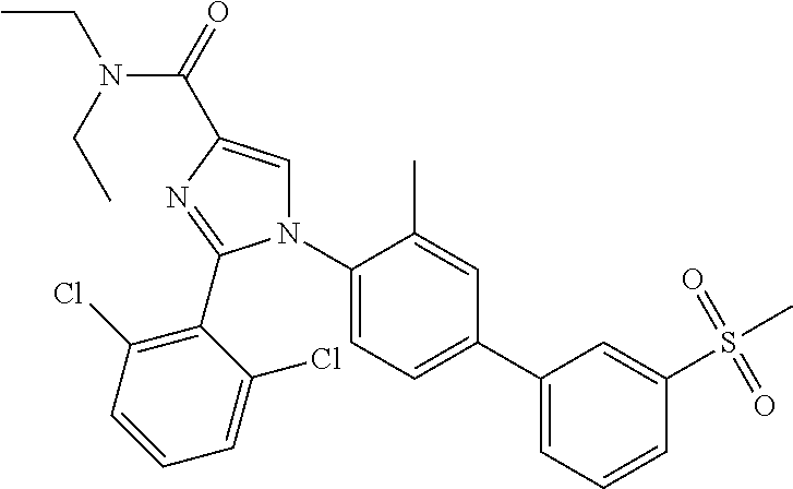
C1(C2=CC=C(N3C=C(C(=O)N(CC)CC)N=C3C3=C(Cl)C=CC=C3Cl)C(C)=C2)=CC=CC(S(=O)(=O)C)=C1
